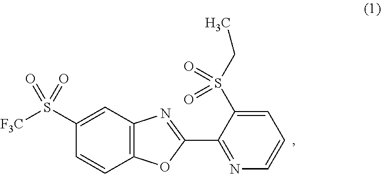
C1=CC2=C(C=C1S([F3C])(=O)=O)N=C(C1=NC=CC=C1S(CC)(=O)=O)O2
